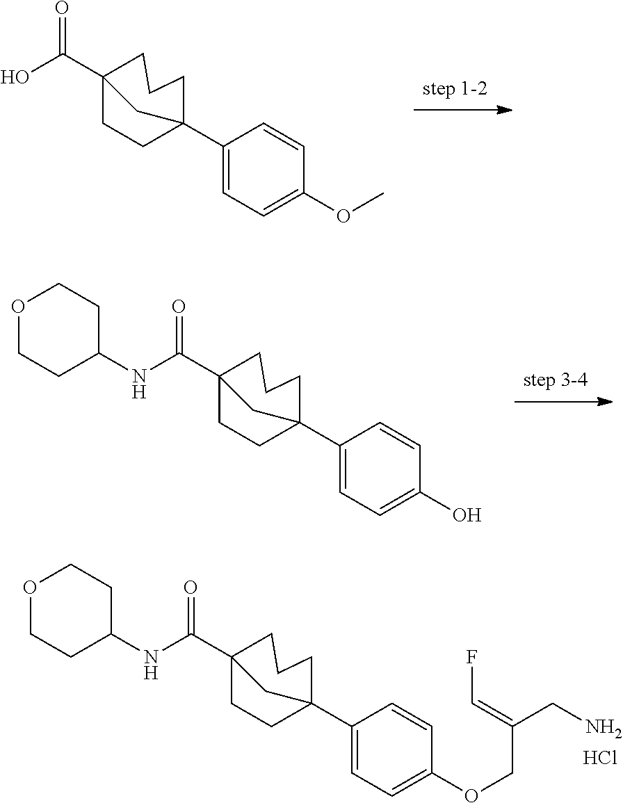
C1=C(C23CCC(C(=O)NC4CCOCC4)(CCC2)C3)C=CC(O)=C1.C1=C(C23CCC(C(=O)O)(CCC2)C3)C=CC(OC)=C1.Cl.C1(C23CCC(C(=O)NC4CCOCC4)(CCC2)C3)=CC=C(OCC(=CF)CN)C=C1
